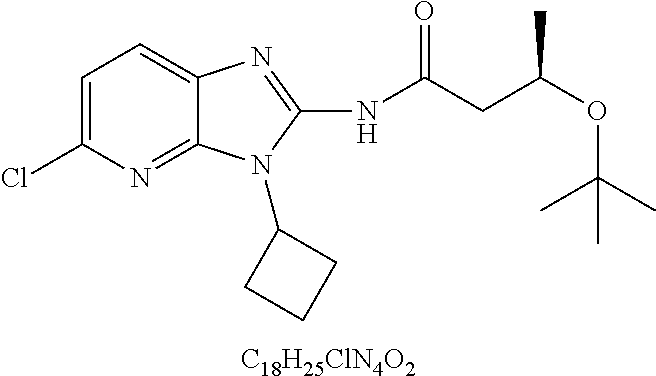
C1=C(Cl)N=C2C(=C1)N=C(NC(CC(OC(C)(C)C)C)=O)N2C1CCC1.[C18H25ClN4O2]
